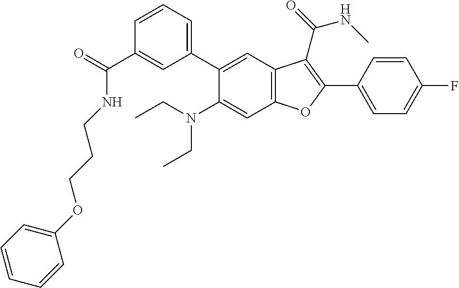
C1=CC=C(C2=CC3=C(C=C2N(CC)CC)OC(C2=CC=C(F)C=C2)=C3C(=O)NC)C=C1C(=O)NCCCOC1=CC=CC=C1
